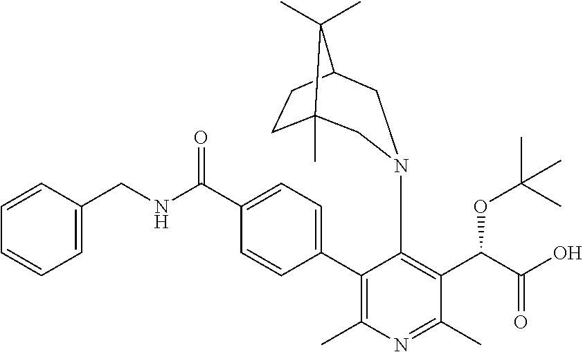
C1(C2=CC=C(C(NCC3=CC=CC=C3)=O)C=C2)=C(C)N=C(C)C(C(C(O)=O)OC(C)(C)C)=C1N1CC2CCC(C)(C2(C)C)C1
